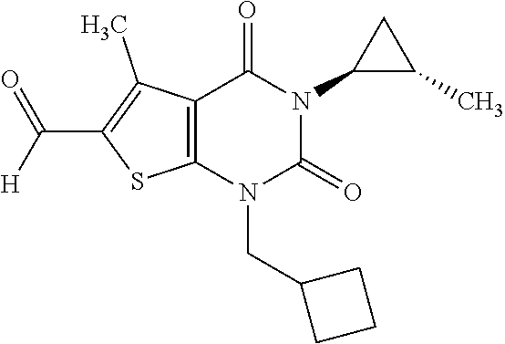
C12=C(N(CC3CCC3)C(=O)N(C3C(C)C3)C1=O)SC(C([H])=O)=C2C
